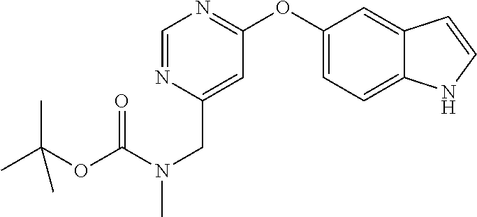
O(C1=CC=C2C(=C1)C=CN2)C1=NC=NC(CN(C(=O)OC(C)(C)C)C)=C1
